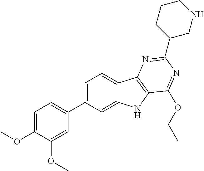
C1=C(C2=CC=C(OC)C(OC)=C2)C=C2C(=C1)C1=C(N2)C(OCC)=NC(C2CNCCC2)=N1
